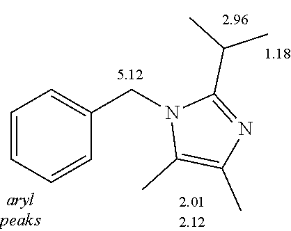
C1=CC=CC(CN2C(C)=C(C)N=C2C(C)C)=C1
